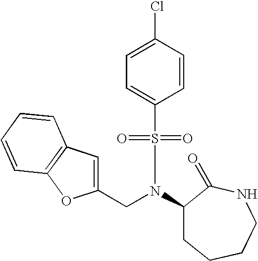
C1(CN(C2CCCCNC2=O)S(=O)(=O)C2=CC=C(Cl)C=C2)=CC2=C(O1)C=CC=C2
